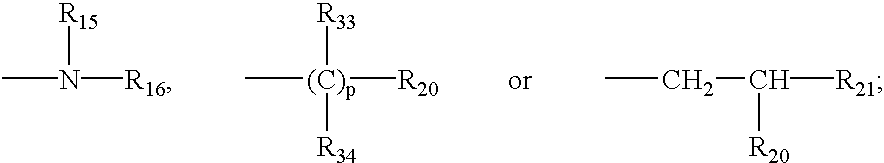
CN([R16])[R15].C[(C)p]([R20])([R33])[R34].CCC([R21])[R20]
